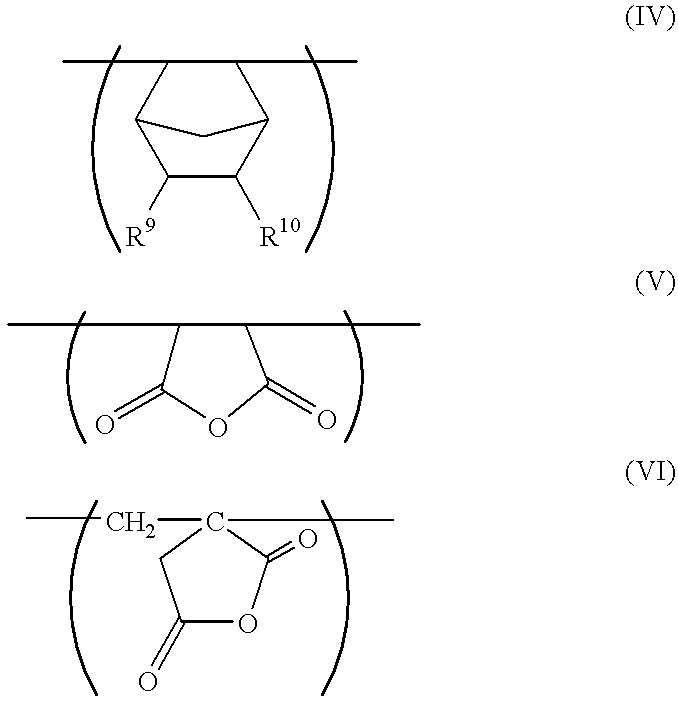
C1([R9])C([R10])C2C(C)C(C)C1C2.C1(C)C(=O)OC(=O)C1C.C1(=O)OC(=O)C(C)(CC)C1
